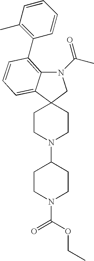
C1CN(C2CCN(C(=O)OCC)CC2)CCC12C1=CC=CC(C3=C(C)C=CC=C3)=C1N(C(C)=O)C2
